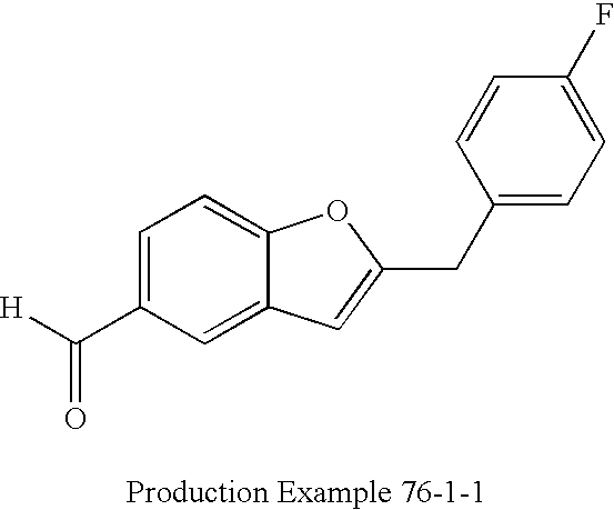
C1=C(C([H])=O)C=C2C(=C1)OC(CC1=CC=C(F)C=C1)=C2
